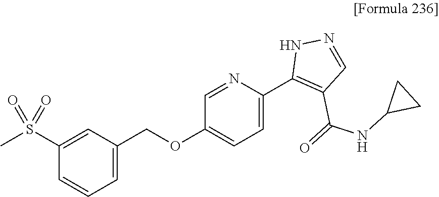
C1=C(COC2=CC=C(C3=C(C(NC4CC4)=O)C=NN3)N=C2)C=C(S(C)(=O)=O)C=C1
